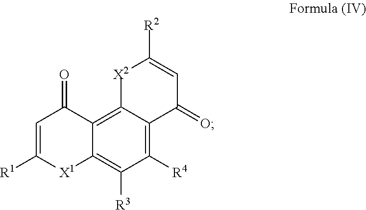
C12=C3C(=C([R4])C([R3])=C1[X1]C([R1])=CC2=O)C(=O)C=C([R2])[X2]3
